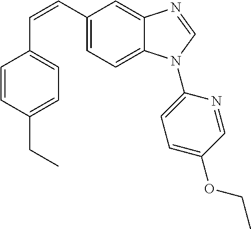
C(=CC1=CC=C2C(=C1)N=CN2C1=CC=C(OCC)C=N1)C1=CC=C(CC)C=C1
